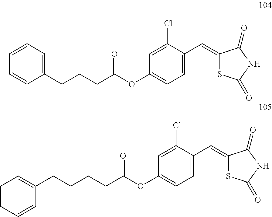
C1=C(C=C2SC(=O)NC2=O)C(Cl)=CC(OC(=O)CCCC2=CC=CC=C2)=C1.C1=C(C=C2SC(=O)NC2=O)C(Cl)=CC(OC(=O)CCCCC2=CC=CC=C2)=C1
